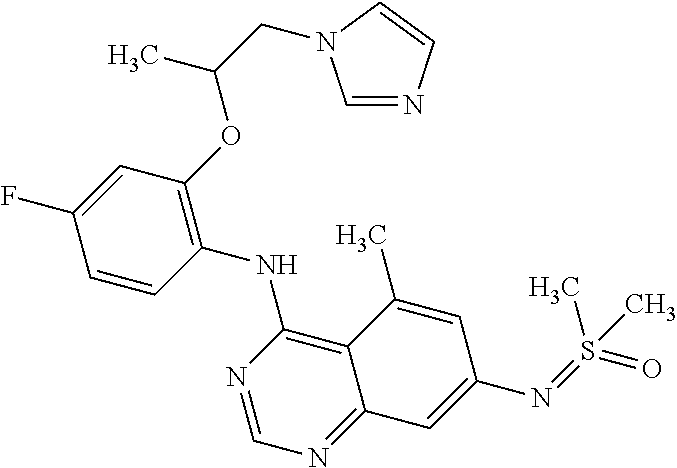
C1=CC(NC2=C3C(=NC=N2)C=C(N=S(=O)(C)C)C=C3C)=C(OC(CN2C=NC=C2)C)C=C1F
